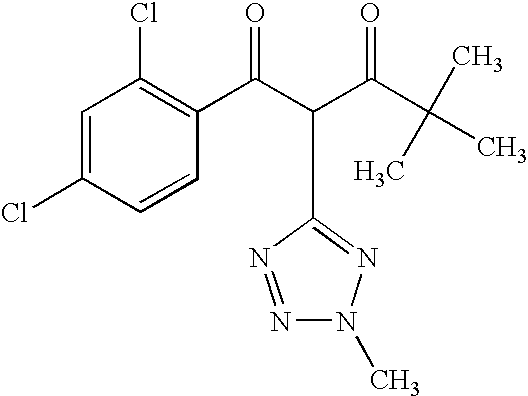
C1=C(Cl)C=CC(C(=O)C(C2=NN(C)N=N2)C(=O)C(C)(C)C)=C1Cl
